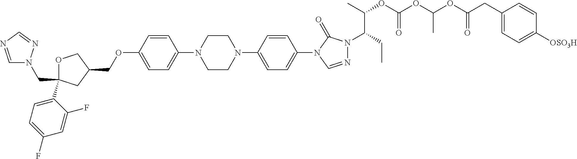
C1OC(C2=CC=C(F)C=C2F)(CN2C=NC=N2)CC1COC1=CC=C(N2CCN(C3=CC=C(N4C=NN(C(CC)C(C)OC(OC(OC(CC5=CC=C([OSO3H])C=C5)=O)C)=O)C4=O)C=C3)CC2)C=C1
